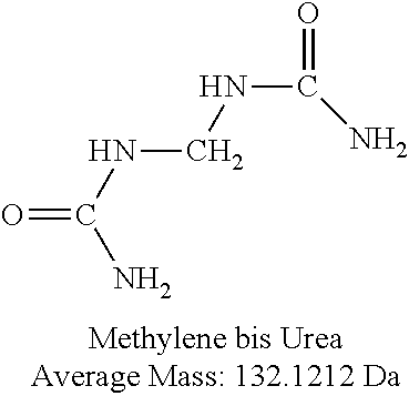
O=C(NCNC(N)=O)N
